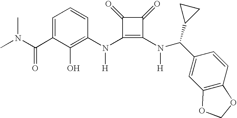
CN(C(C1=CC=CC(N(C2=C(N([H])C(C3=CC4=C(C=C3)OCO4)C3CC3)C(=O)C2=O)[H])=C1O)=O)C
